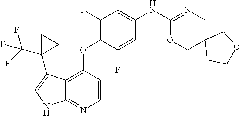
C12=C(OC3=C(F)C=C(NC4=NCC5(CO4)CCOC5)C=C3F)C=CN=C1NC=C2C1(C(F)(F)F)CC1
